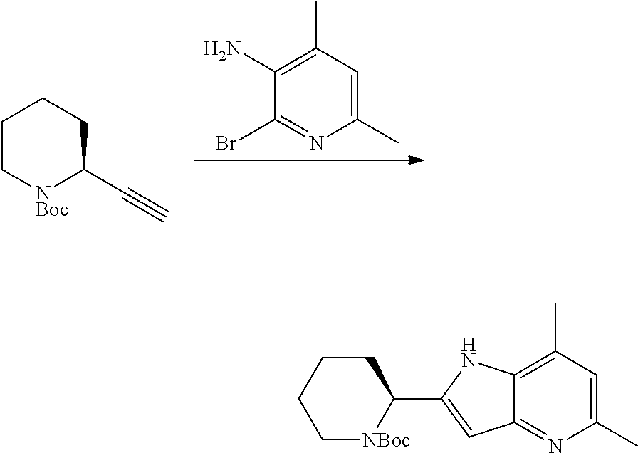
C1(Br)=NC(C)=CC(C)=C1N.C1[NBoc]C(C#C)CCC1.C1CCCC(C2=CC3=NC(C)=CC(C)=C3N2)[NBoc]1
